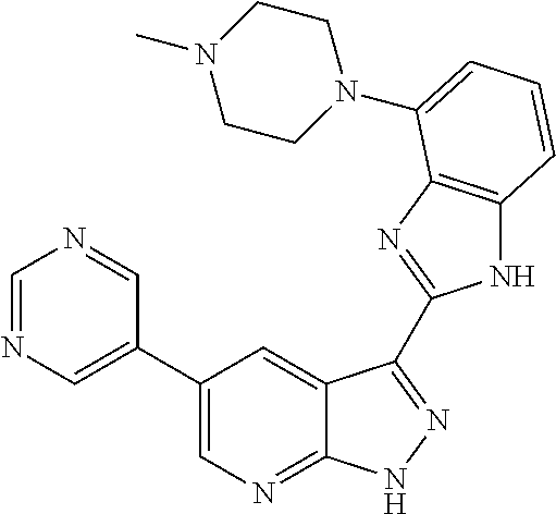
C1(C2=CN=CN=C2)=CN=C2C(=C1)C(C1=NC3=C(N1)C=CC=C3N1CCN(C)CC1)=NN2
